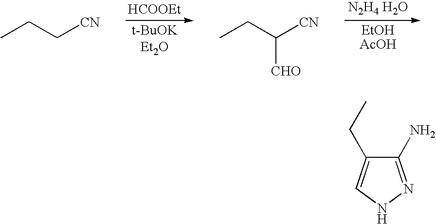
[N2H4 H2O].[HCOOEt].C([CN])CC.C([CN])(CC)[CHO].C1(N)=NNC=C1CC
